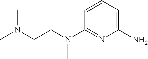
N(C1=NC(N)=CC=C1)(CCN(C)C)C
